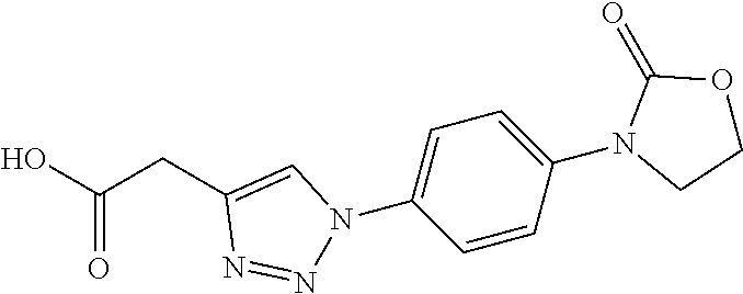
C1=CC(N2CCOC2=O)=CC=C1N1N=NC(CC(O)=O)=C1
